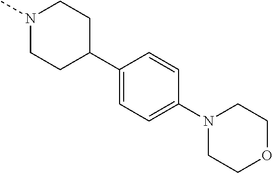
C1(C2CCN(C)CC2)=CC=C(N2CCOCC2)C=C1
